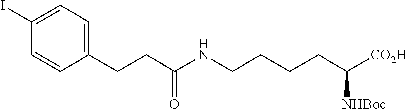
C1(I)=CC=C(CCC(NCCCCC([CO2H])[NHBoc])=O)C=C1
